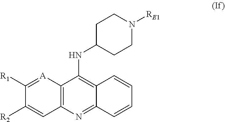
N(C1=C2C(=NC3=C1[A]=C([R1])C([R2])=C3)C=CC=C2)C1CCN([RE1])CC1
